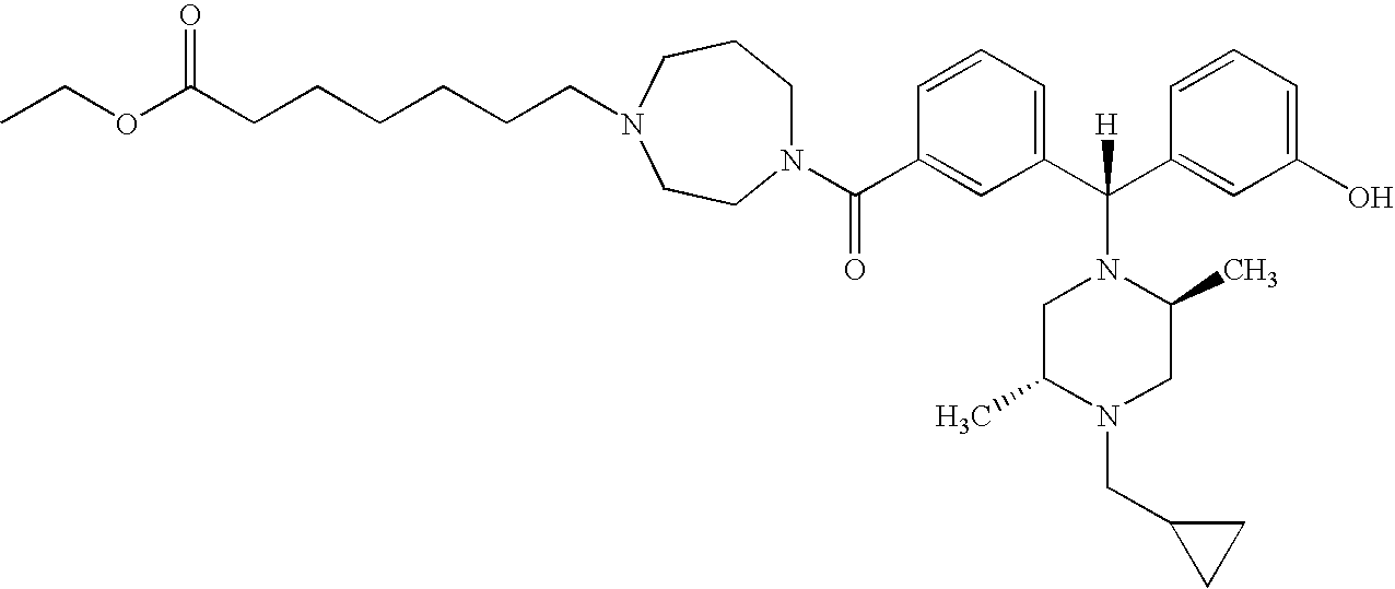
O(C(CCCCCCN1CCN(C(C2=CC(C(N3CC(C)N(CC4CC4)CC3C)(C3=CC(O)=CC=C3)[H])=CC=C2)=O)CCC1)=O)CC
